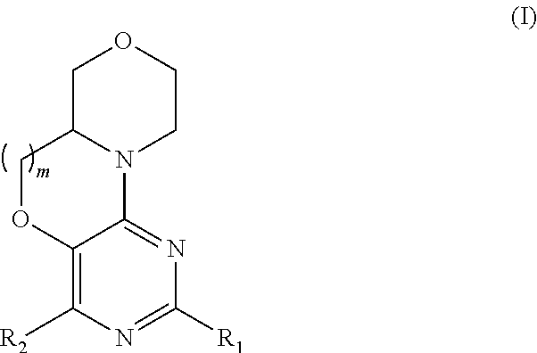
C1C2N(CCO1)C1=NC([R1])=NC([R2])=C1OC2
